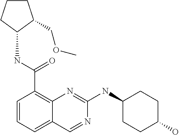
C1=CC=C2C(=C1C(NC1C(COC)CCC1)=O)N=C(NC1CCC(O)CC1)N=C2
